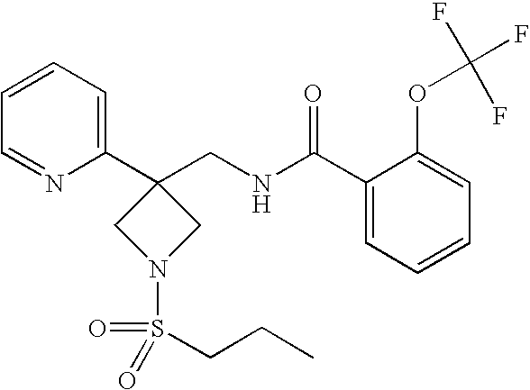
C1(C2(CNC(C3=CC=CC=C3OC(F)(F)F)=O)CN(S(CCC)(=O)=O)C2)=CC=CC=N1
